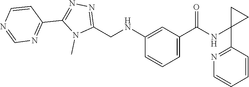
C1(NC(C2=CC=CC(NCC3=NN=C(C4=NC=NC=C4)N3C)=C2)=O)(C2=NC=CC=C2)CC1
